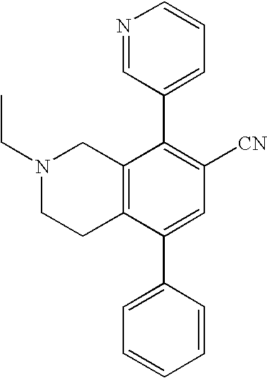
N1(CC)CCC2=C(C1)C(C1=CC=CN=C1)=C([CN])C=C2C1=CC=CC=C1
